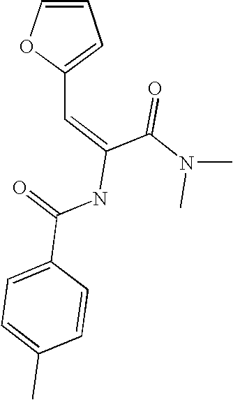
C1=COC(C=C(C(N(C)C)=O)NC(=O)C2=CC=C(C)C=C2)=C1
